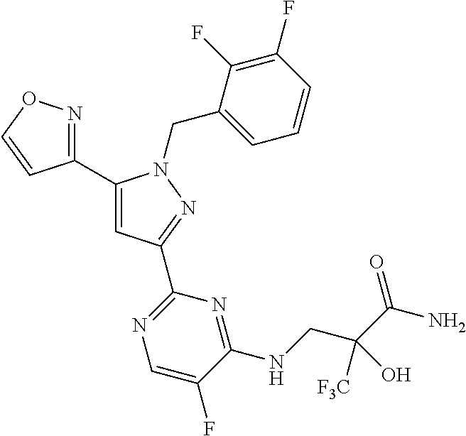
C1(C2=NOC=C2)=CC(C2=NC=C(F)C(NCC(C(N)=O)([F3C])O)=N2)=NN1CC1=CC=CC(F)=C1F
